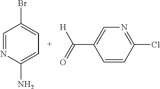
C1=NC(N)=CC=C1Br.C(C1=CN=C(Cl)C=C1)(=O)[H]
